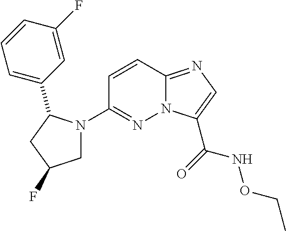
N12C(=NC=C1C(=O)NOCC)C=CC(N1CC(F)CC1C1=CC=CC(F)=C1)=N2
